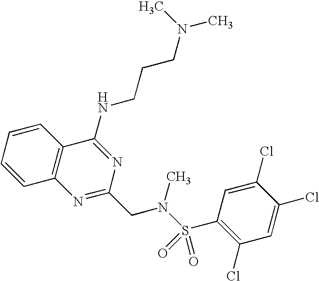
C1=CC=CC2=C1N=C(CN(S(=O)(=O)C1=C(Cl)C=C(Cl)C(Cl)=C1)C)N=C2NCCCN(C)C
